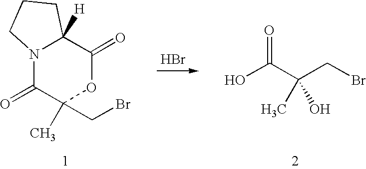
Br.N12C(=O)C(C)(CBr)OC(=O)C1([H])CCC2.O=C(C(CBr)(C)O)O
